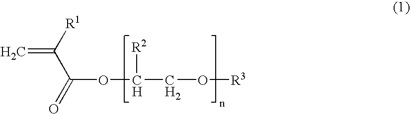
C=C([R1])C(=O)OC(CO[R3])[R2]
